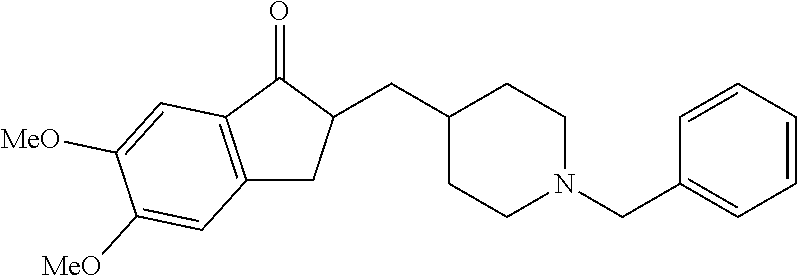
C1(CC2C(=O)C3=C(C2)C=C([MeO])C([MeO])=C3)CCN(CC2=CC=CC=C2)CC1
